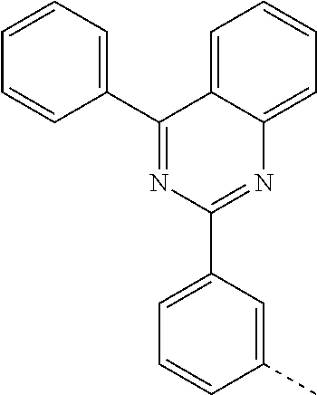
C1(C2=NC(C3=CC=CC(C)=C3)=NC3=CC=CC=C23)=CC=CC=C1
